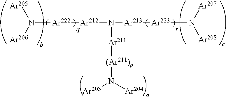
N([Ar222][Ar212]N([Ar213][Ar223]N([Ar208])[Ar207])[Ar211][(Ar211)p]N([Ar203])[Ar204])([Ar206])[Ar205]
